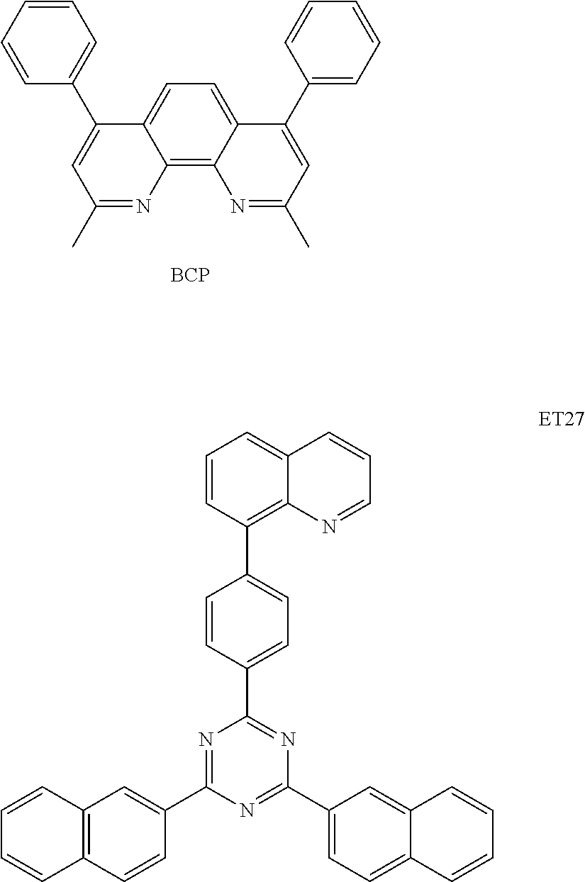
C12=C3C(=CC=C1C(C1=CC=CC=C1)=CC(C)=N2)C(C1=CC=CC=C1)=CC(C)=N3.[BCP].N1=C(C2=CC3=C(C=C2)C=CC=C3)N=C(C2=CC=C3C(=C2)C=CC=C3)N=C1C1=CC=C(C2=C3C(=CC=C2)C=CC=N3)C=C1
